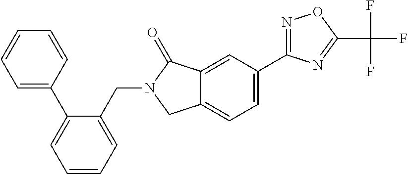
C1(C2=CC=C3C(=C2)C(=O)N(CC2=CC=CC=C2C2=CC=CC=C2)C3)=NOC(C(F)(F)F)=N1
